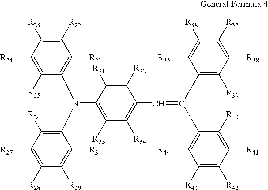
C1(C=C(C2=C([R44])C([R43])=C([R42])C([R41])=C2[R40])C2=C([R39])C([R38])=C([R37])C([R38])=C2[R35])=C([R34])C([R33])=C(N(C2=C([R21])C([R22])=C([R23])C([R24])=C2[R25])C2=C([R26])C([R27])=C([R28])C([R29])=C2[R30])C([R31])=C1[R32]
